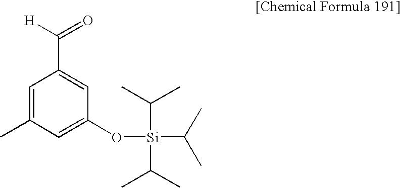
C1=C(C)C=C(O[Si](C(C)C)(C(C)C)C(C)C)C=C1C([H])=O
